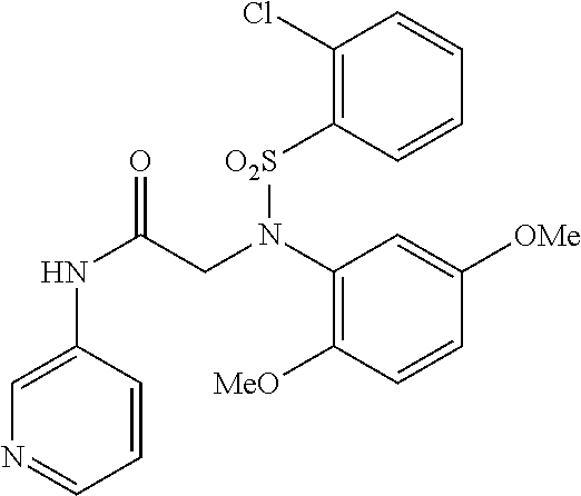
C1=C(NC(=O)CN(C2=C([MeO])C=CC([OMe])=C2)[O2S]C2=C(Cl)C=CC=C2)C=CC=N1
